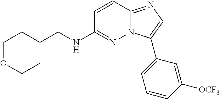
C1C(CNC2=NN3C(=NC=C3C3=CC=CC([OCF3])=C3)C=C2)CCOC1
